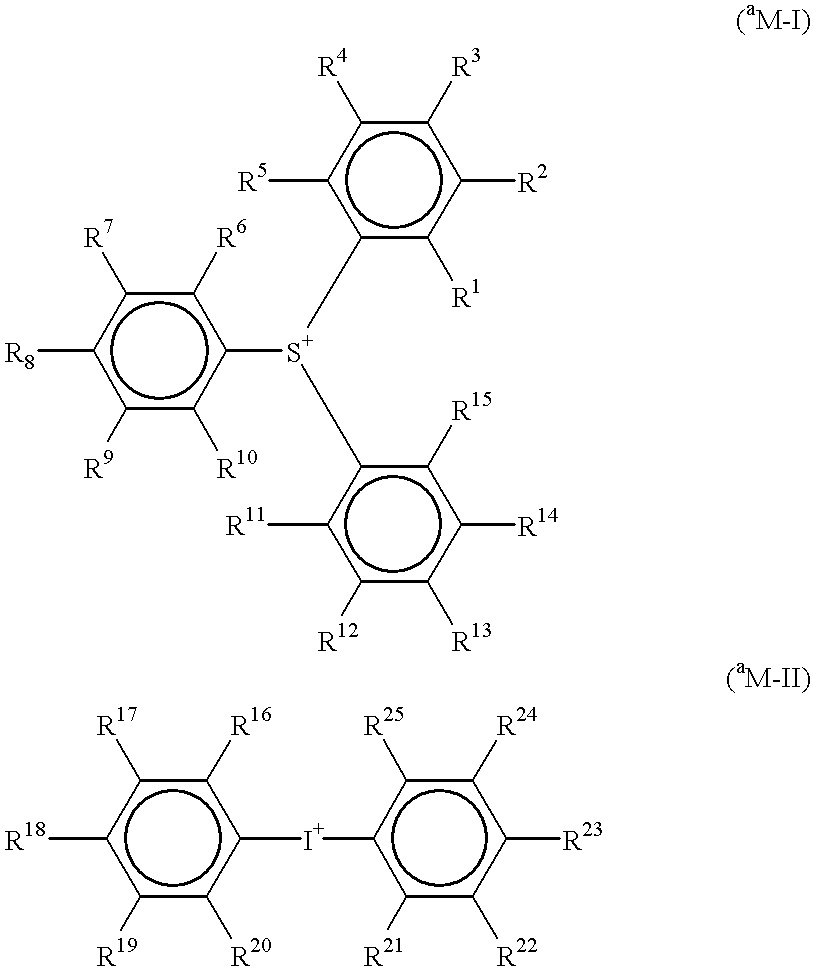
c1([R6])c([R7])c([R8])c([R9])c([R10])c1[S+](c1c([R1])c([R2])c([R3])c([R4])c1[R5])c1c([R15])c([R14])c([R13])c([R12])c1[R11].c1([R19])c([R20])c([I+]c2c([R21])c([R22])c([R23])c([R24])c2[R25])c([R16])c([R17])c1[R18]
